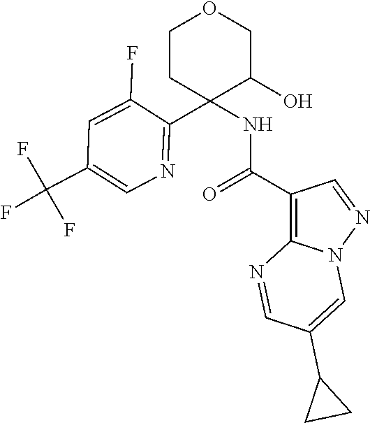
C1CC(NC(=O)C2=C3N(N=C2)C=C(C2CC2)C=N3)(C2=NC=C(C(F)(F)F)C=C2F)C(O)CO1
